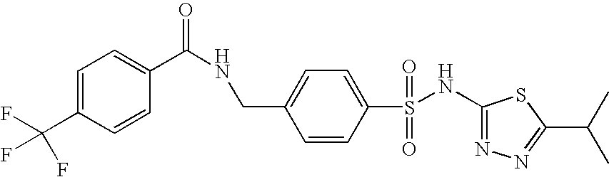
C1(NS(C2=CC=C(CNC(C3=CC=C(C(F)(F)F)C=C3)=O)C=C2)(=O)=O)=NN=C(C(C)C)S1
